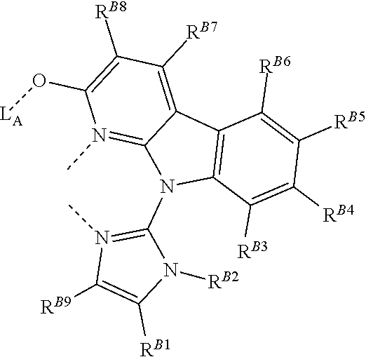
C12=C(C([RB3])=C([RB4])C([RB5])=C1[RB6])N(C1=N(C)C([RB9])=C([RB1])N1[RB2])C1=N(C)C(O[LA])=C([RB8])C([RB7])=C21
